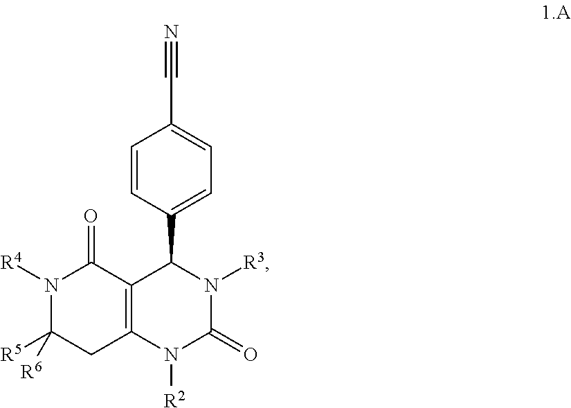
N1([R4])C([R5])([R6])CC2=C(C1=O)C(C1=CC=C(C#N)C=C1)N([R3])C(=O)N2[R2]
